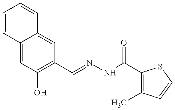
C1=CC2=CC(O)=C(C=NNC(C3=C(C)C=CS3)=O)C=C2C=C1
